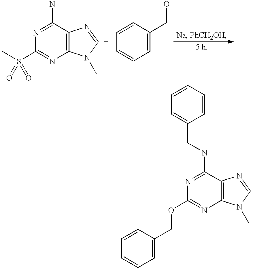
C12=C(N=C(OCC3=CC=CC=C3)N=C1NCC1=CC=CC=C1)N(C)C=N2.C12=C(N=C(S(=O)(C)=O)N=C1N)N(C)C=N2.C1(CO)=CC=CC=C1
